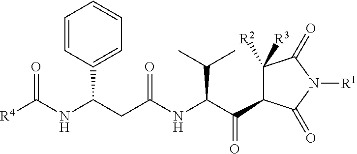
[R4]C(NC(CC(NC(C(C1C([R3])([R2])C(=O)N([R1])C1=O)=O)C(C)C)=O)C1=CC=CC=C1)=O
